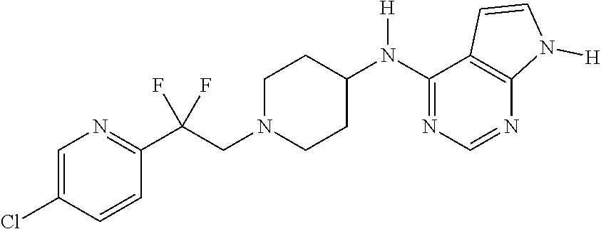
C1=C(Cl)C=CC(C(CN2CCC(N(C3=NC=NC4=C3C=CN4[H])[H])CC2)(F)F)=N1
